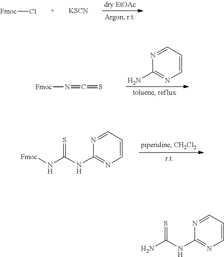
C1=CC=NC(N)=N1.[Fmoc]N=C=S.C1=CC=NC(NC(N[Fmoc])=S)=N1.[Fmoc]Cl.[KSCN].C1=CC=NC(NC(N)=S)=N1
